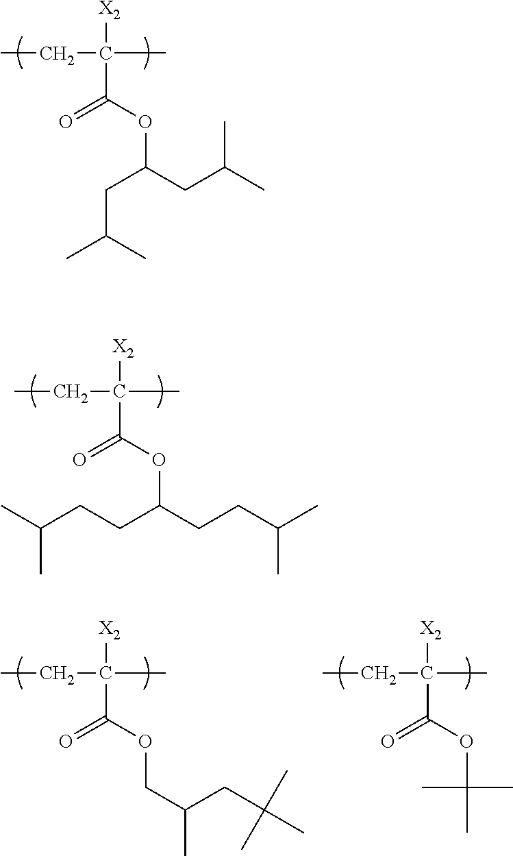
CCC(C)(C(=O)OC(CC(C)C)CC(C)C)[X2].CCC(C)(C(=O)OC(CCC(C)C)CCC(C)C)[X2].CCC(C)(C(=O)OCC(CC(C)(C)C)C)[X2].CCC(C)(C(=O)OC(C)(C)C)[X2]
